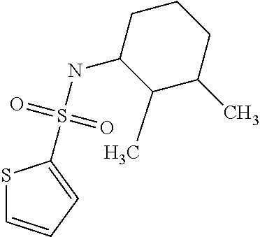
C1C(NS(=O)(=O)C2=CC=CS2)C(C)C(C)CC1
